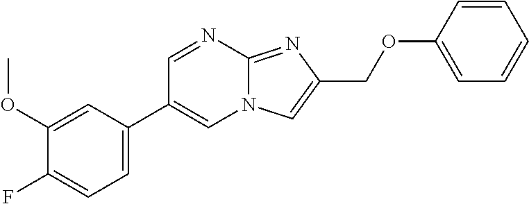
FC1=CC=C(C2=CN3C(=NC(COC4=CC=CC=C4)=C3)N=C2)C=C1OC
